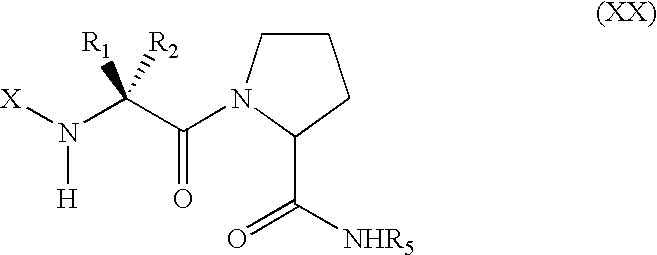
C1CN(C(C(N([X])[H])([R2])[R1])=O)C(C([NHR5])=O)C1
